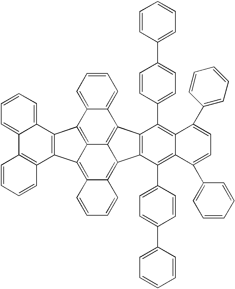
C12=CC=CC=C1C1=C3C(=C4C(=C5C3=C2C2=C5C(C3=CC=C(C5=CC=CC=C5)C=C3)=C3C(=C2C2=CC=C(C5=CC=CC=C5)C=C2)C(C2=CC=CC=C2)=CC=C3C2=CC=CC=C2)C=CC=C4)C2=C1C1=CC=CC=C1C1=C2C=CC=C1
